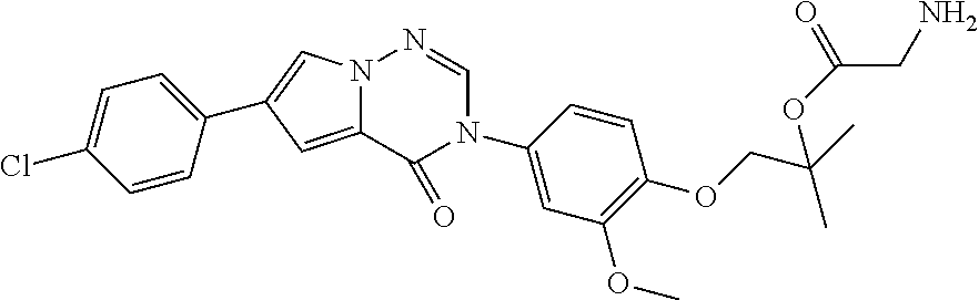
C12=CC(C3=CC=C(Cl)C=C3)=CN1N=CN(C1=CC(OC)=C(OCC(C)(C)OC(CN)=O)C=C1)C2=O
